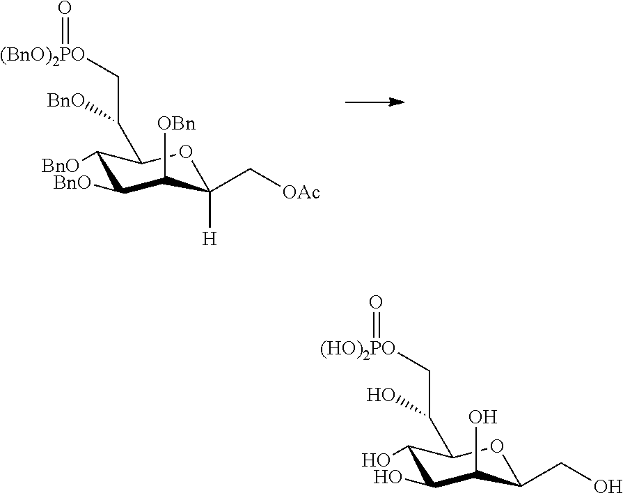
C1(O)C(O)C(O)C(CO)OC1C(C[(HO)2PO]=O)O.C1([BnO])C([BnO])C([OBn])C([H])(C[OAc])OC1C(C[(BnO)2PO]=O)[BnO]
